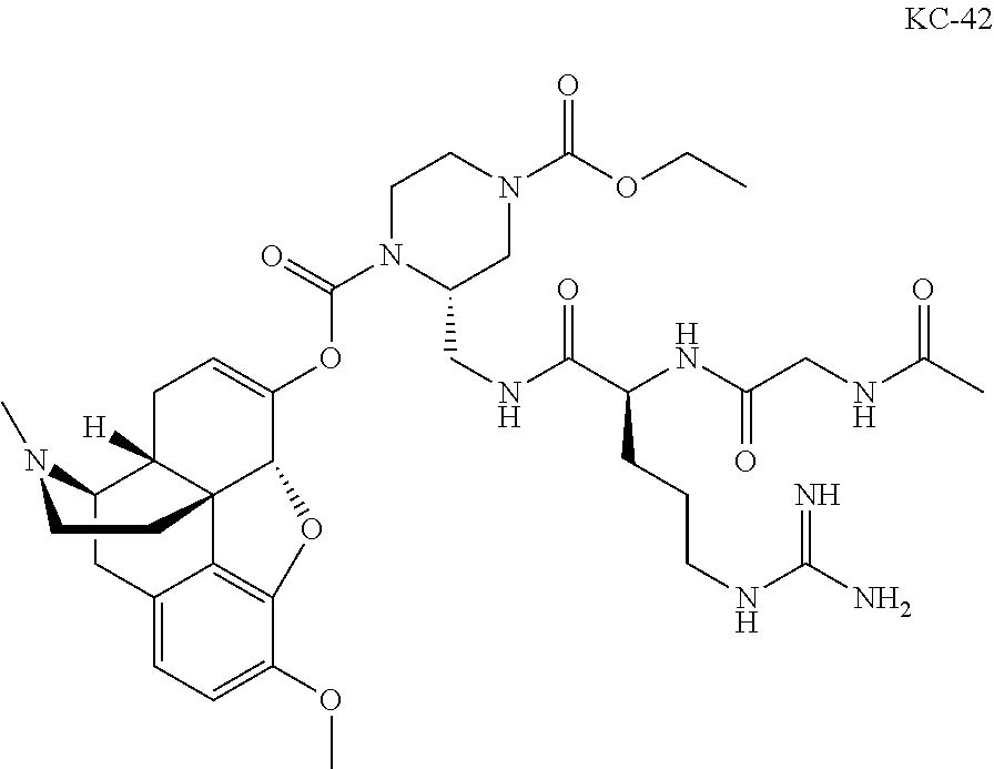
C12=CC=C(OC)C3=C1C14C([H])(C(C2)N(C)CC1)CC=C(OC(N1C(CNC(C(NC(=O)CNC(=O)C)CCCNC(=N)N)=O)CN(C(OCC)=O)CC1)=O)C4O3
